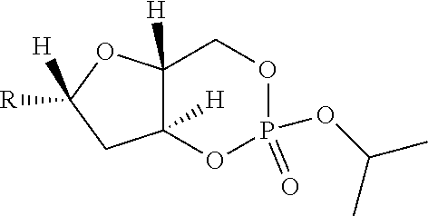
C12([H])C([H])(OC([R])([H])C1)COP(OC(C)C)(=O)O2
